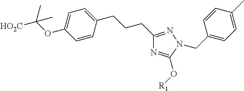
C1=CC(CCCC2=NN(CC3=CC=C(C)C=C3)C(O[R1])=N2)=CC=C1OC([HO2C])(C)C
